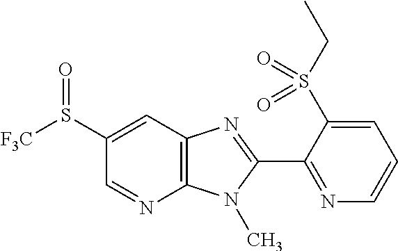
C1(S([F3C])=O)=CC2=C(N=C1)N(C)C(C1=NC=CC=C1S(CC)(=O)=O)=N2
